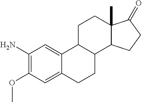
C1(N)=C(OC)C=C2C(=C1)C1C(CC2)C2C(C)(CC1)C(=O)CC2
